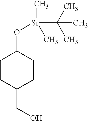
C1CC(CO)CCC1O[Si](C(C)(C)C)(C)C
